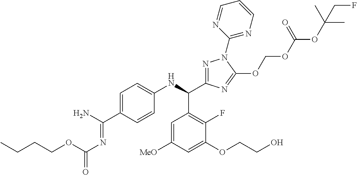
C1=C(C(N)=NC(OCCCC)=O)C=CC(NC(C2=C(F)C(OCCO)=CC([MeO])=C2)C2=NN(C3=NC=CC=N3)C(OCOC(OC(CF)(C)C)=O)=N2)=C1
